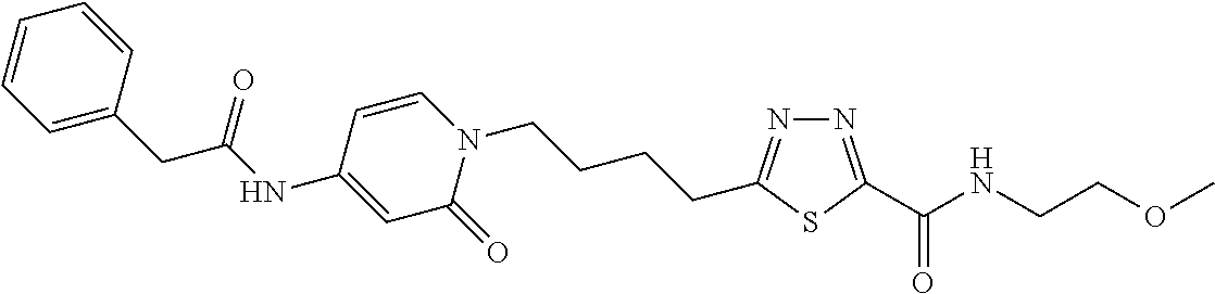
N1=C(C(NCCOC)=O)SC(CCCCN2C=CC(NC(CC3=CC=CC=C3)=O)=CC2=O)=N1
